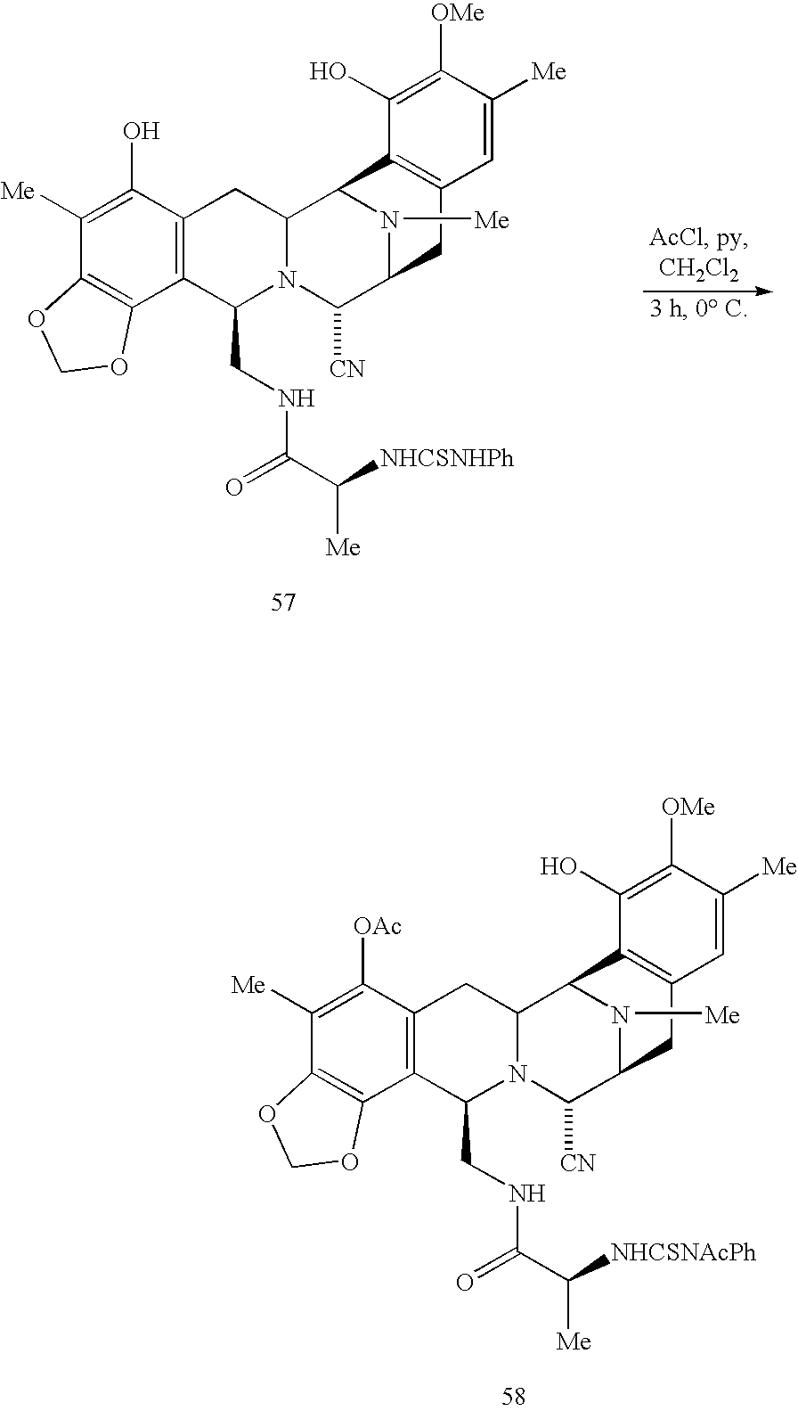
C1([Me])=C(O)C2=C(C3=C1OCO3)C(CNC(C([NHCSNHPh])[Me])=O)N1C(C2)C2N([Me])C(C1[CN])CC1=C2C(O)=C([OMe])C([Me])=C1.C1([Me])=C([OAc])C2=C(C3=C1OCO3)C(CNC(C([NHCSNAcPh])[Me])=O)N1C(C2)C2N([Me])C(C1[CN])CC1=C2C(O)=C([OMe])C([Me])=C1
